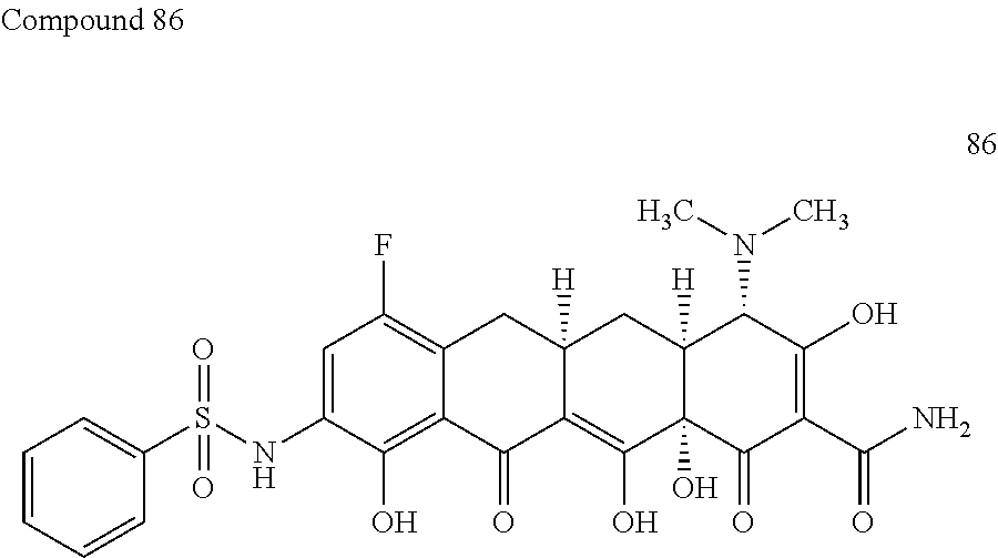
C1=C(NS(C2=CC=CC=C2)(=O)=O)C(O)=C2C(=C1F)CC1([H])C(=C(O)C3(O)C([H])(C1)C(N(C)C)C(O)=C(C(=O)N)C3=O)C2=O
